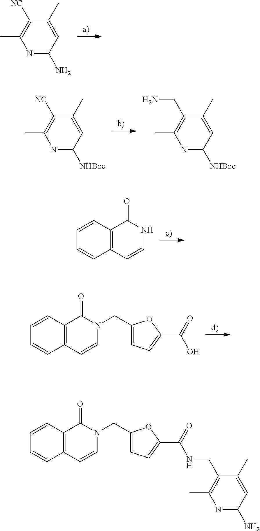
C1(C)=CC(N)=NC(C)=C1[NC].C1(C)=CC([NHBoc])=NC(C)=C1[NC].C1(C)=CC([NHBoc])=NC(C)=C1CN.C1=CC2=C(C=C1)C=CNC2=O.C1=CC2=C(C=C1)C=CN(CC1=CC=C(C(=O)O)O1)C2=O.C1=CC2=C(C=C1)C=CN(CC1=CC=C(C(=O)NCC3=C(C)N=C(N)C=C3C)O1)C2=O
